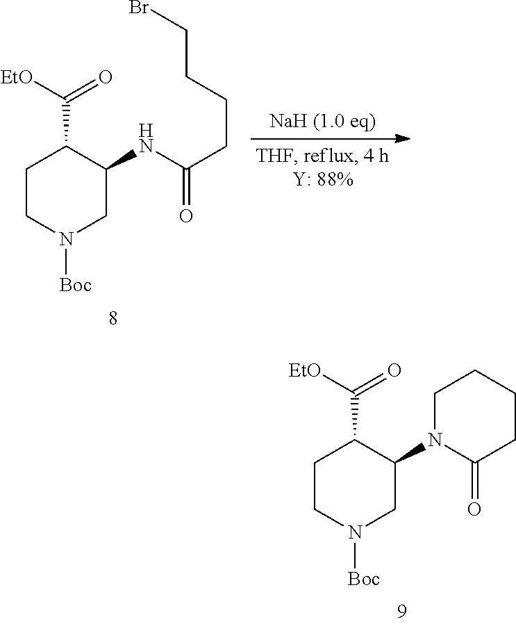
N1([Boc])CC(N2CCCCC2=O)C(C([EtO])=O)CC1.N1([Boc])CC(NC(CCCCBr)=O)C(C([EtO])=O)CC1
